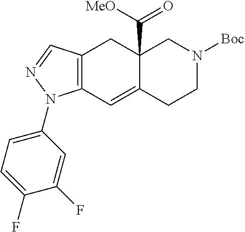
C12=C(C=C3C(C(=O)[MeO])(C1)CN([Boc])CC3)N(C1=CC=C(F)C(F)=C1)N=C2
